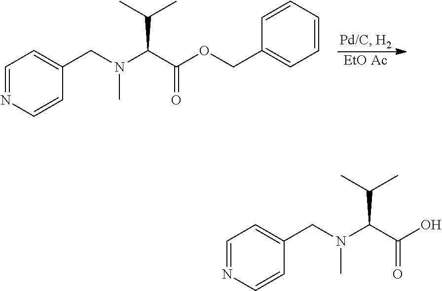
C1(CN(C(C(OCC2=CC=CC=C2)=O)C(C)C)C)=CC=NC=C1.[EtO Ac].C1(CN(C(C(O)=O)C(C)C)C)=CC=NC=C1
